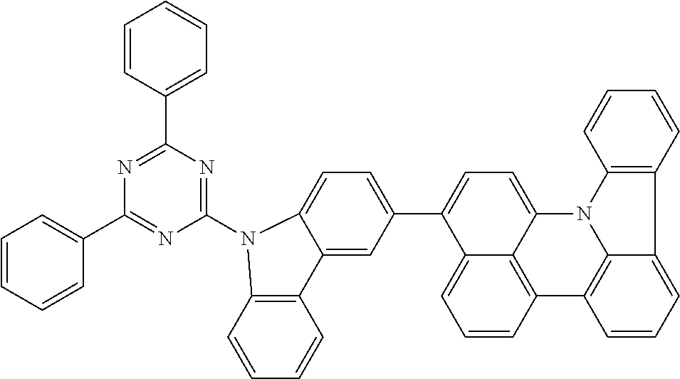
C1=CC(C2=NC(C3=CC=CC=C3)=NC(N3C4=C(C=CC=C4)C4=CC(C5=CC=C6C7=C(C=CC=C57)C5=C7N6C6=C(C7=CC=C5)C=CC=C6)=CC=C43)=N2)=CC=C1
